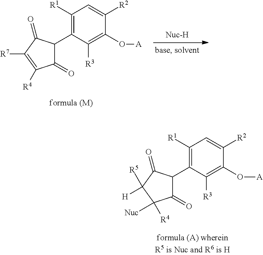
C1([R1])=C(C2C(=O)C([R4])=C([R7])C2=O)C([R3])=C(O[A])C([R2])=C1.C1([R1])=C(C2C(=O)C([R4])([Nuc])C([R5])([H])C2=O)C([R3])=C(O[A])C([R2])=C1
